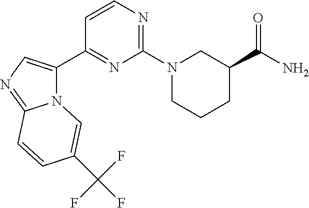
N12C(C3=NC(N4CCCC(C(=O)N)C4)=NC=C3)=CN=C1C=CC(C(F)(F)F)=C2
